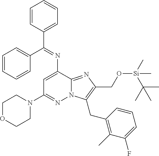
C1OCCN(C2=NN3C(=NC(CO[Si](C)(C(C)(C)C)C)=C3CC3=C(C)C(F)=CC=C3)C(N=C(C3=CC=CC=C3)C3=CC=CC=C3)=C2)C1
